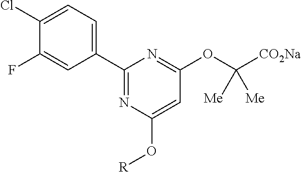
C1(Cl)=CC=C(C2=NC(O[R])=CC(OC([CO2Na])([Me])[Me])=N2)C=C1F
